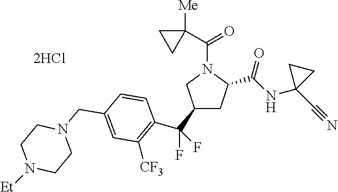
C1(C(F)(F)C2=C([CF3])C=C(CN3CCN([Et])CC3)C=C2)CC(C(NC2(C#N)CC2)=O)N(C(C2([Me])CC2)=O)C1
